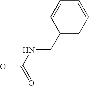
C1(CNC(O)=O)=CC=CC=C1
